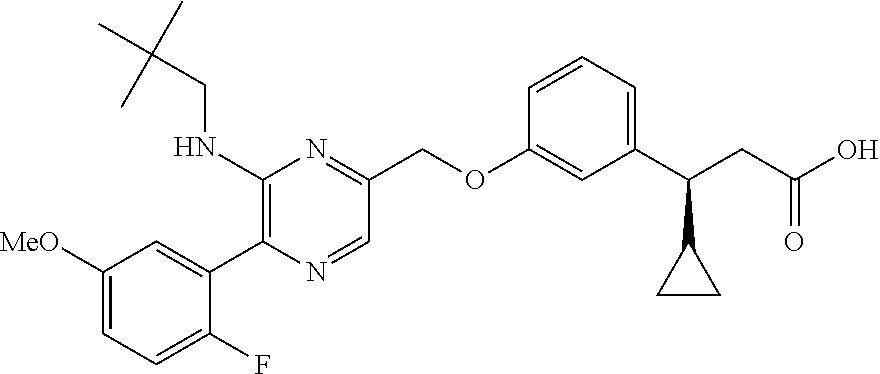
N1=CC(COC2=CC(C(C3CC3)CC(O)=O)=CC=C2)=NC(NCC(C)(C)C)=C1C1=CC([MeO])=CC=C1F
